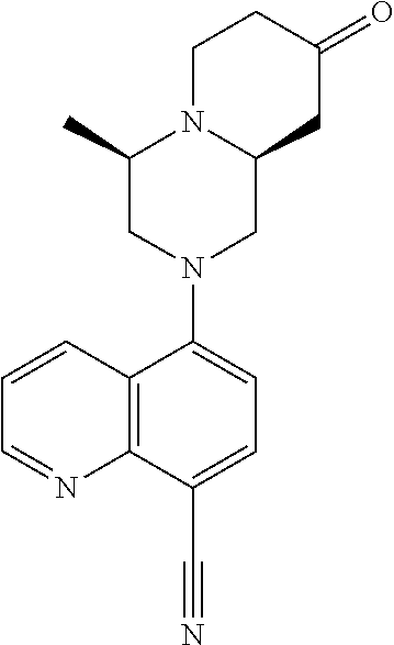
C12=C(C(C#N)=CC=C1N1CC3N(C(C)C1)CCC(=O)C3)N=CC=C2
